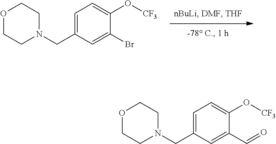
C1=C(CN2CCOCC2)C=C(Br)C(O[CF3])=C1.C1=C(CN2CCOCC2)C=C(C=O)C(O[CF3])=C1
